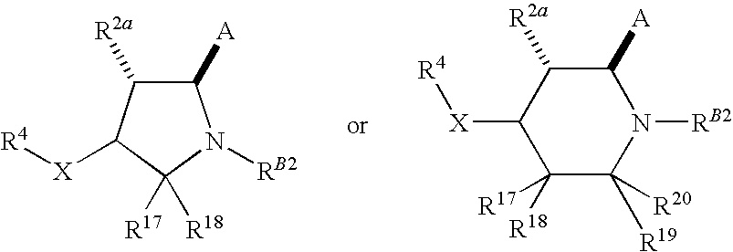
C1([A])C([R2a])C([X][R4])C([R17])([R18])N1[RB2].C1([A])C([R2a])C([X][R4])C([R18])([R17])C([R19])([R20])N1[RB2]
